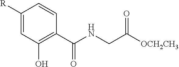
[R]C1=CC(O)=C(C(=O)NCC(=O)[OCH2CH3])C=C1
